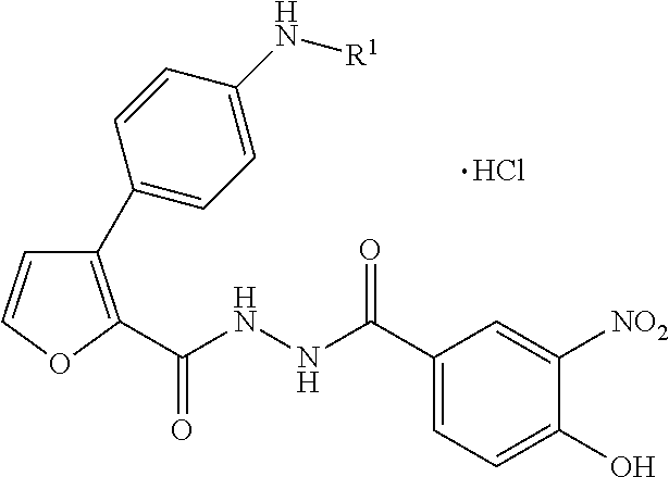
C1=COC(C(NNC(C2=CC=C(O)C([NO2])=C2)=O)=O)=C1C1=CC=C(N[R1])C=C1.Cl
